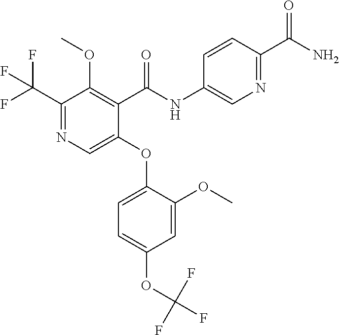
C1(C(F)(F)F)=NC=C(OC2=CC=C(OC(F)(F)F)C=C2OC)C(C(NC2=CN=C(C(N)=O)C=C2)=O)=C1OC
